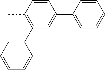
C1=CC=CC(C2=C(C)C=CC(C3=CC=CC=C3)=C2)=C1
